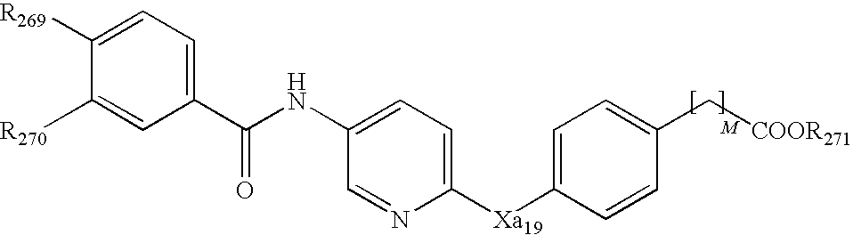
C1(C(=O)NC2=CC=C([Xa19]C3=CC=C(C[COOR271])C=C3)N=C2)=CC=C([R269])C([R270])=C1
